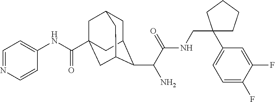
C1C2C(C(C(NCC3(C4=CC=C(F)C(F)=C4)CCCC3)=O)N)C3CC(C(NC4=CC=NC=C4)=O)(CC1C3)C2
